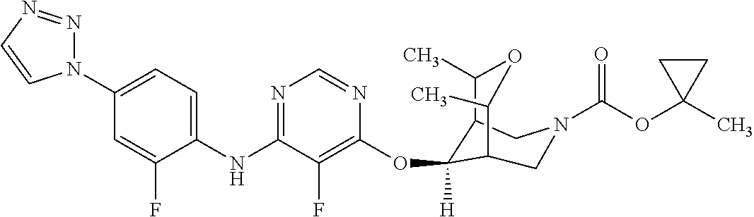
C1(NC2=NC=NC(OC3([H])C4C(C)OC(C)C3CN(C(OC3(C)CC3)=O)C4)=C2F)=CC=C(N2N=NC=C2)C=C1F
